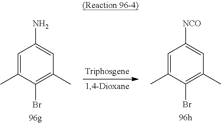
C1=C(C)C(Br)=C(C)C=C1N.C1=C(C)C(Br)=C(C)C=C1[NCO]
